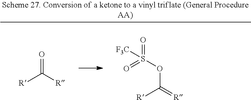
[R]C([R])=O.[R]C(=[R])OS(=O)(=O)[F3C]
